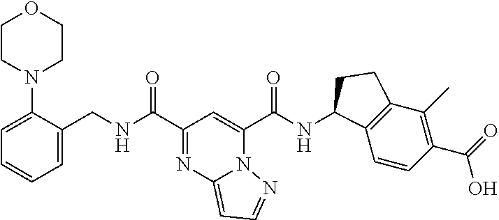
C(NC(C1=NC2=CC=NN2C(C(NC2C3=C(C(C)=C(C(=O)O)C=C3)CC2)=O)=C1)=O)C1=CC=CC=C1N1CCOCC1
